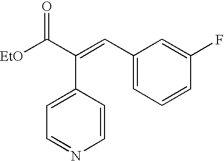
C1=CC(C(=CC2=CC=CC(F)=C2)C([EtO])=O)=CC=N1
